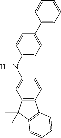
C1=C(N(C2=CC3=C(C=C2)C2=C(C3(C)C)C=CC=C2)[H])C=CC(C2=CC=CC=C2)=C1
